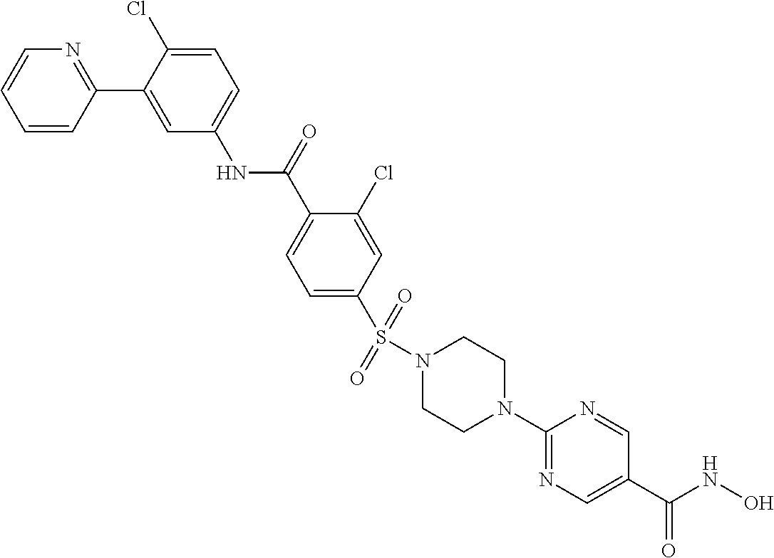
C1=CC(C2=CC(NC(C3=CC=C(S(N4CCN(C5=NC=C(C(NO)=O)C=N5)CC4)(=O)=O)C=C3Cl)=O)=CC=C2Cl)=NC=C1
